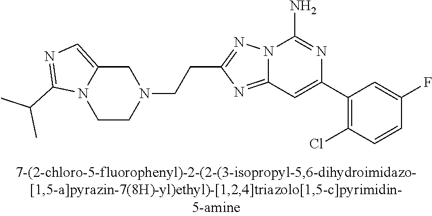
N12C(=NC(CCN3CC4=CN=C(C(C)C)N4CC3)=N1)C=C(C1=C(Cl)C=CC(F)=C1)N=C2N
